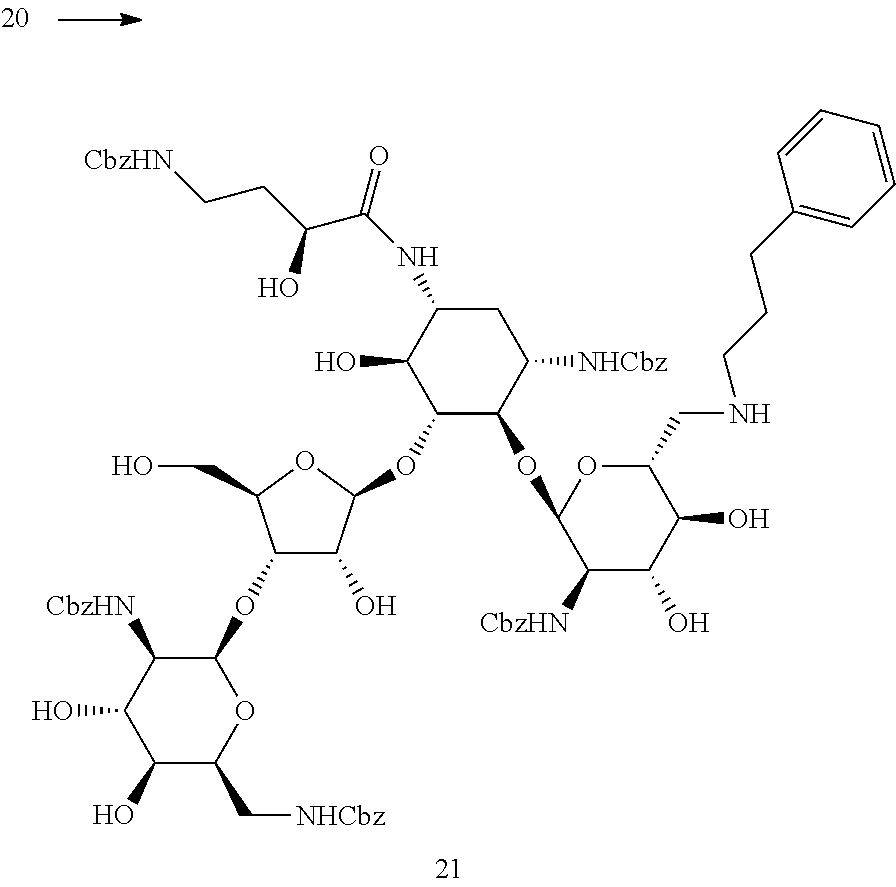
C1(O)C(C[NHCbz])OC(OC2C(O)C(OC3C(OC4C([CbzHN])C(O)C(O)C(CNCCCC5=CC=CC=C5)O4)C([NHCbz])CC(NC(C(CC[CbzHN])O)=O)C3O)OC2CO)C([CbzHN])C1O
